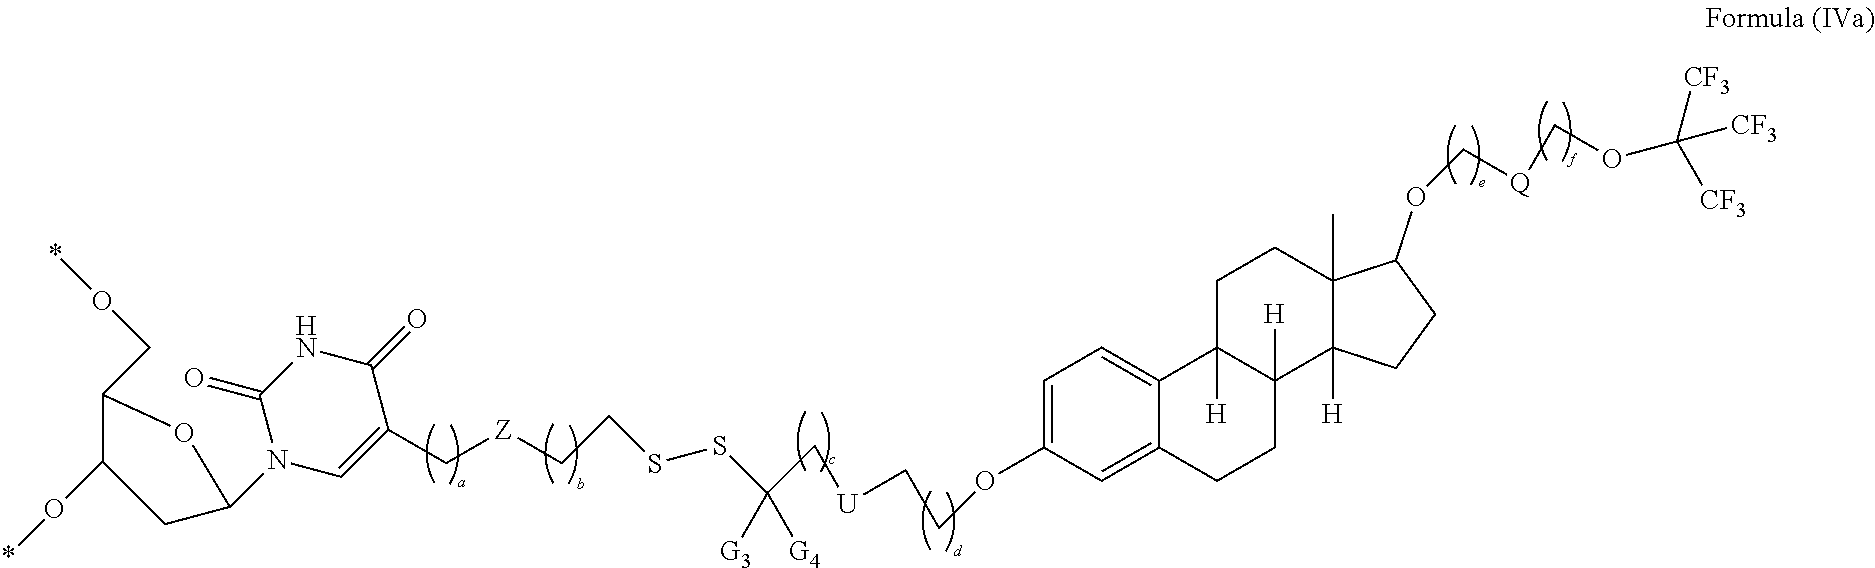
C1=C(OCC[U]CC([G3])([G4])SSCC[Z]CC2=CN(C3CC(O*)C(CO*)O3)C(=O)NC2=O)C=C2C(=C1)C1([H])C([H])(CC2)C2([H])C(C)(CC1)C(OC[Q]COC([CF3])([CF3])[CF3])CC2
